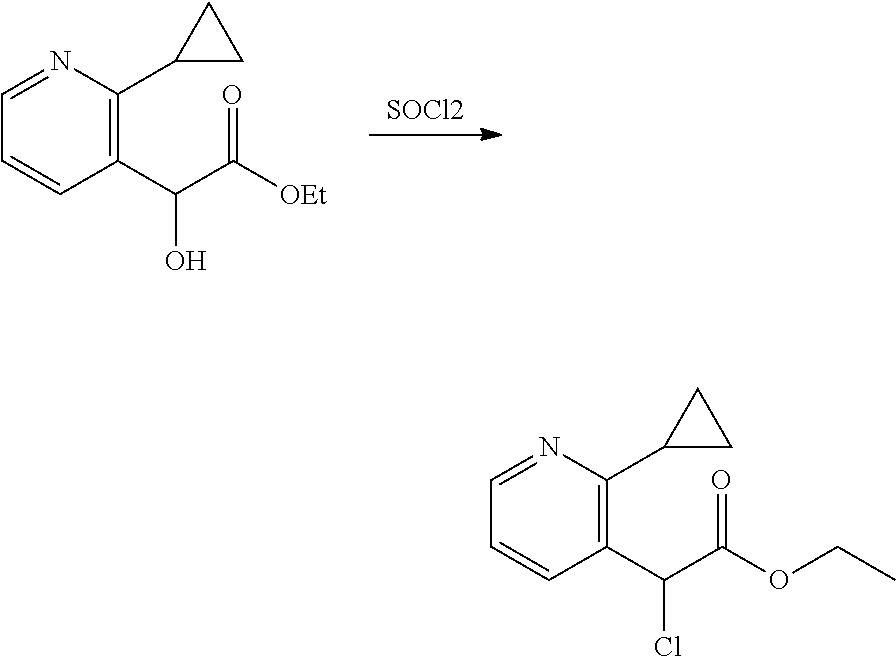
[SOCl2].C1=CC(C(C([OEt])=O)O)=C(C2CC2)N=C1.C1=CC(C(C(OCC)=O)Cl)=C(C2CC2)N=C1
